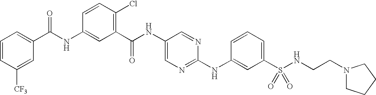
C1(NC(C2=CC=CC([CF3])=C2)=O)=CC(C(NC2=CN=C(NC3=CC(S(NCCN4CCCC4)(=O)=O)=CC=C3)N=C2)=O)=C(Cl)C=C1
